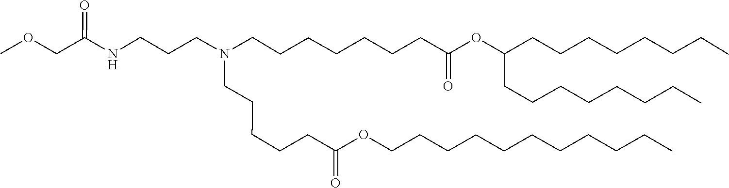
C(CC)CCCCCCCCOC(CCCCCN(CCCCCCCC(OC(CCCCCCCC)CCCCCCCC)=O)CCCNC(COC)=O)=O
